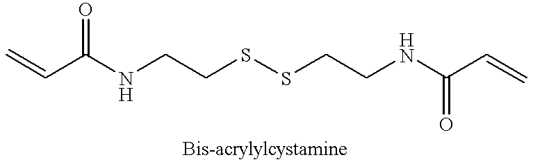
C=CC(NCCSSCCNC(C=C)=O)=O
